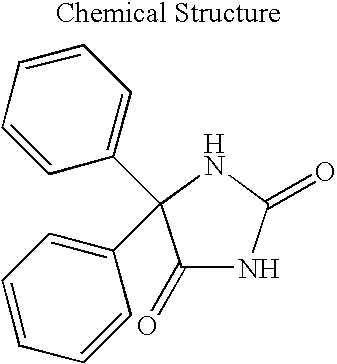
C1(=O)NC(=O)NC1(C1=CC=CC=C1)C1=CC=CC=C1
